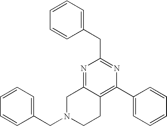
N1=C2C(=C(C3=CC=CC=C3)N=C1CC1=CC=CC=C1)CCN(CC1=CC=CC=C1)C2
